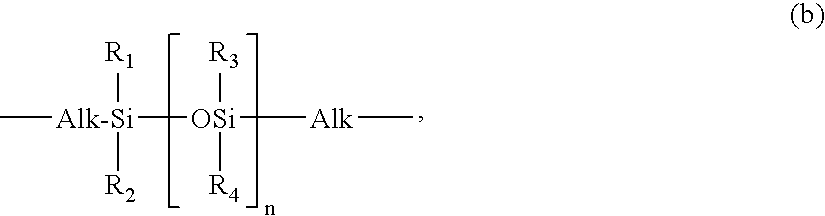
[OSi]([R3])([R4])([Alk]C)[Alk-Si](C)([R1])[R2]
